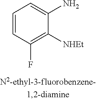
C1=CC(F)=C([NHEt])C(N)=C1
